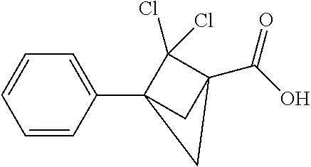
C1=CC(C23C(Cl)(Cl)C(C(O)=O)(C2)C3)=CC=C1
